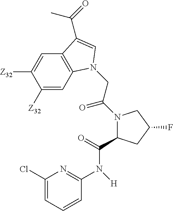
N([H])(C(=O)C1CC(F)CN1C(CN1C2=C(C=C([Z32])C([Z32])=C2)C(C(=O)C)=C1)=O)C1=NC(Cl)=CC=C1
